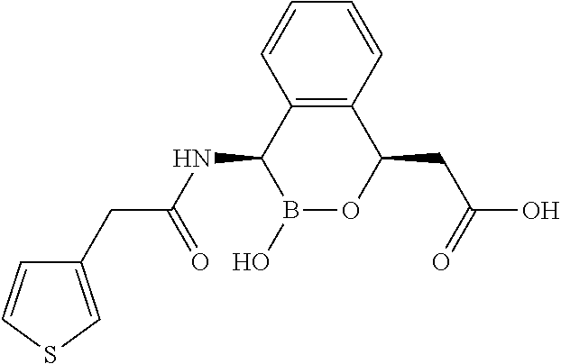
C12=C(C(NC(CC3=CSC=C3)=O)B(O)OC1CC(O)=O)C=CC=C2
